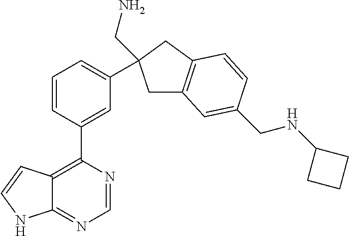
C1=CC(C2=C3C(=NC=N2)NC=C3)=CC(C2(CN)CC3=C(C2)C=CC(CNC2CCC2)=C3)=C1
